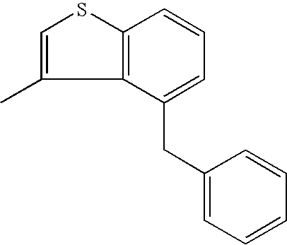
C12=C(SC=C1C)C=CC=C2CC1=CC=CC=C1
